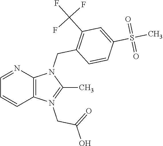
C1=NC2=C(C=C1)N(CC(O)=O)=C(C)N2CC1=C(C(F)(F)F)C=C(S(C)(=O)=O)C=C1
